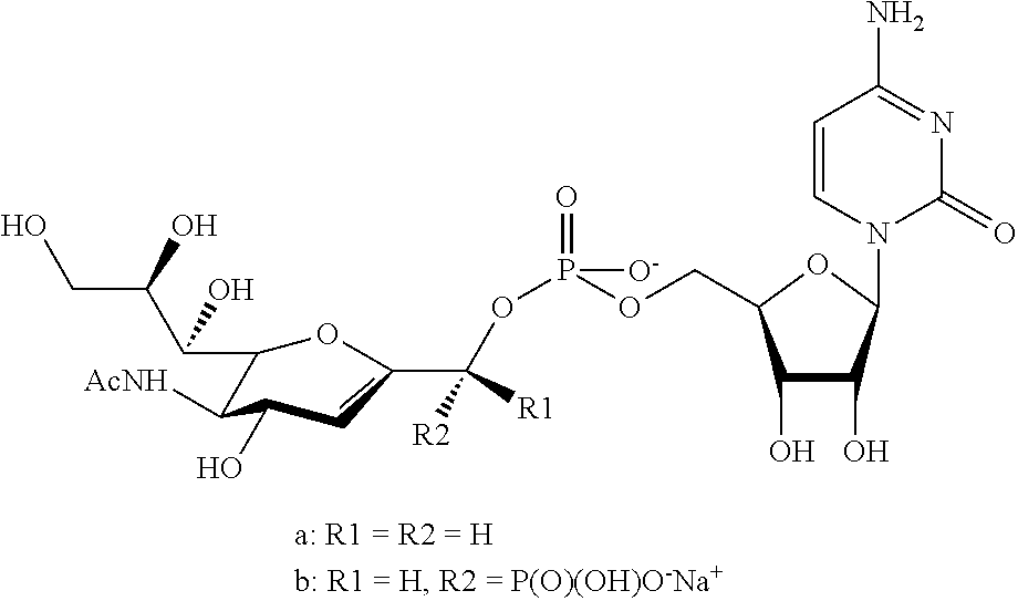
C1(O)C(O)C(N2C(=O)N=C(N)C=C2)OC1COP(OC(C1OC(C(C(CO)O)O)C([AcNH])C(O)C1)([R2])[R1])([O-])=O
